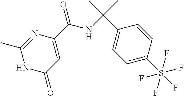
C1(C)=NC(C(=O)NC(C2=CC=C(S(F)(F)(F)(F)F)C=C2)(C)C)=CC(=O)N1
